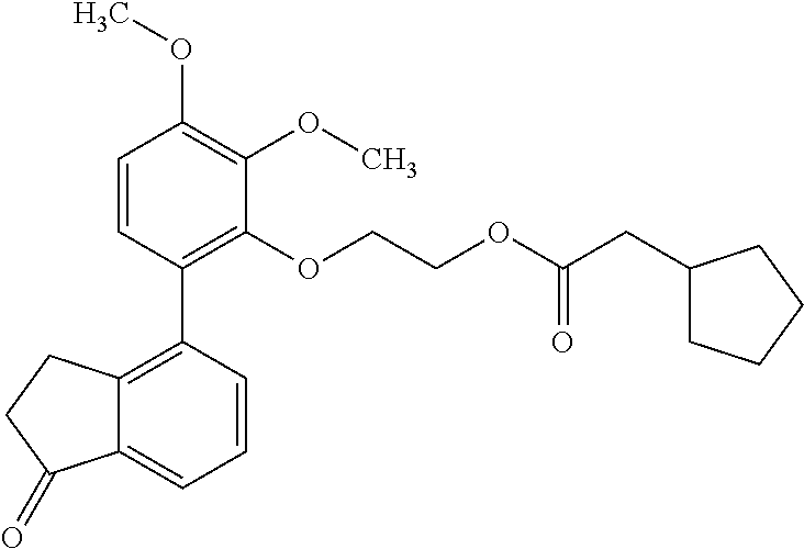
C1=CC(C2=C3C(=CC=C2)C(=O)CC3)=C(OCCOC(CC2CCCC2)=O)C(OC)=C1OC
